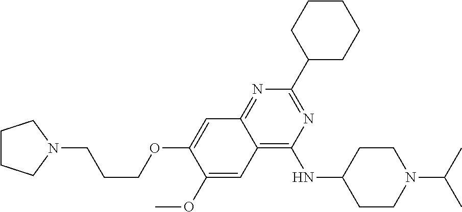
C1CCN(CCCOC2=CC3=NC(C4CCCCC4)=NC(NC4CCN(C(C)C)CC4)=C3C=C2OC)C1
